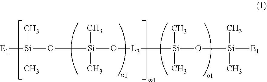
[E1][Si](O[Si](C)(C)O[L3][Si](O[Si](C)(C)[E1])(C)C)(C)C
